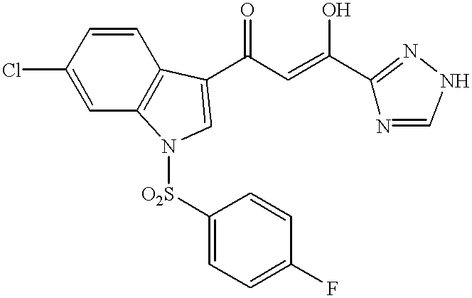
C1(Cl)=CC2=C(C=C1)C(C(C=C(O)C1=NNC=N1)=O)=CN2[O2S]C1=CC=C(F)C=C1
